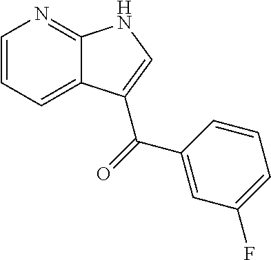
C1=CC=C2C(=N1)NC=C2C(=O)C1=CC(F)=CC=C1
